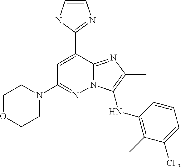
C1=C(C2=NC=CN2)C2=NC(C)=C(NC3=C(C)C([CF3])=CC=C3)N2N=C1N1CCOCC1
